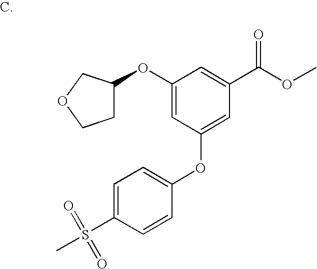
C1(OC2CCOC2)=CC(OC2=CC=C(S(C)(=O)=O)C=C2)=CC(C(OC)=O)=C1
